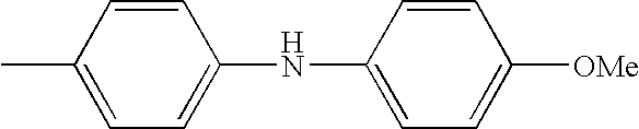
C1=CC(C)=CC=C1NC1=CC=C([OMe])C=C1
